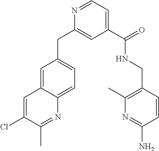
C1=C2C(=CC=C1CC1=CC(C(NCC3=C(C)N=C(N)C=C3)=O)=CC=N1)N=C(C)C(Cl)=C2
